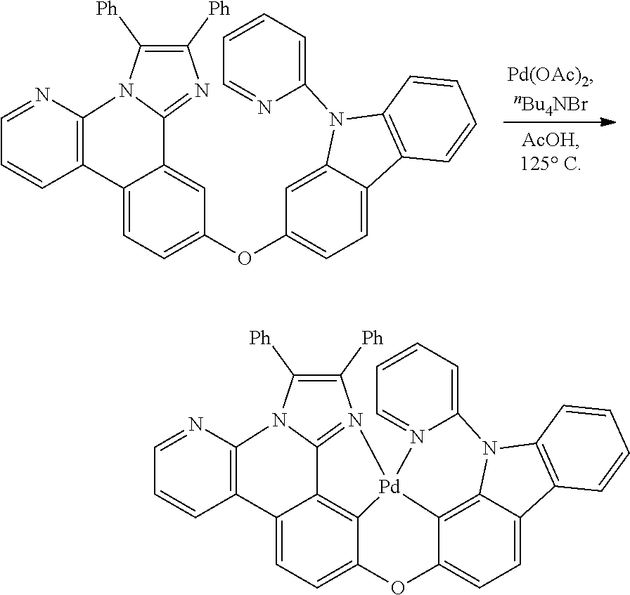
C12=C(C=CC=N1)C1=CC=C(OC3=CC=C4C(=C3)N(C3=CC=CC=N3)C3=C4C=CC=C3)C=C1C1=NC([Ph])=C([Ph])N21.C12=C(C=CC=N1)C1=CC=C3C4=C1C1=N(C([Ph])=C([Ph])N21)[Pd]41C2=C4C(=CC=C2O3)C2=C(N4C3=CC=CC=N31)C=CC=C2
